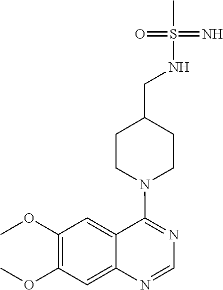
C1(OC)=C(OC)C=C2C(=C1)C(N1CCC(CNS(C)(=N)=O)CC1)=NC=N2
